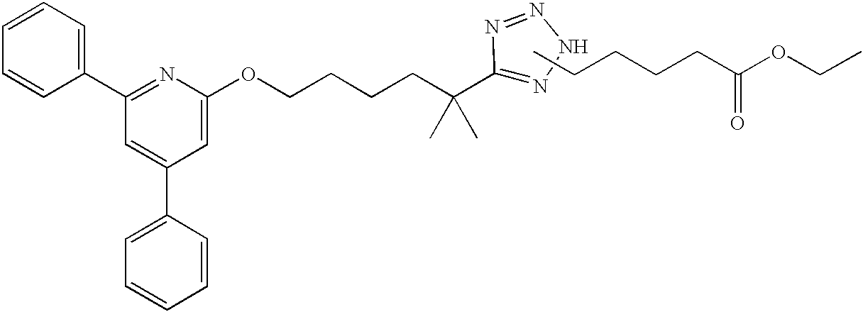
C1=CC=CC(C2=NC(OCCCCC(C3=NNN=N3)(C)C)=CC(C3=CC=CC=C3)=C2)=C1.CCCCCC(OCC)=O
